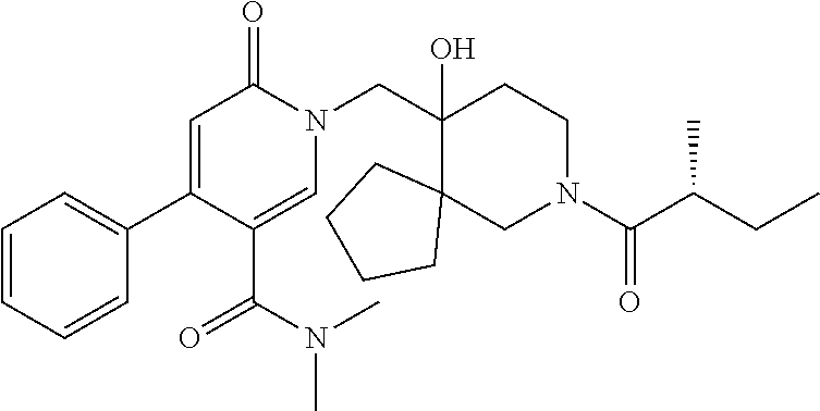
C1=CC=CC(C2=CC(=O)N(CC3(O)C4(CN(C(C(CC)C)=O)CC3)CCCC4)C=C2C(N(C)C)=O)=C1
